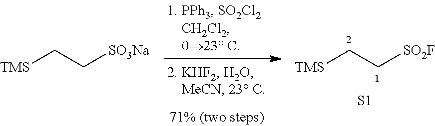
[TMS]CC[SO2F].[S1].[TMS]CC[SO3Na]
